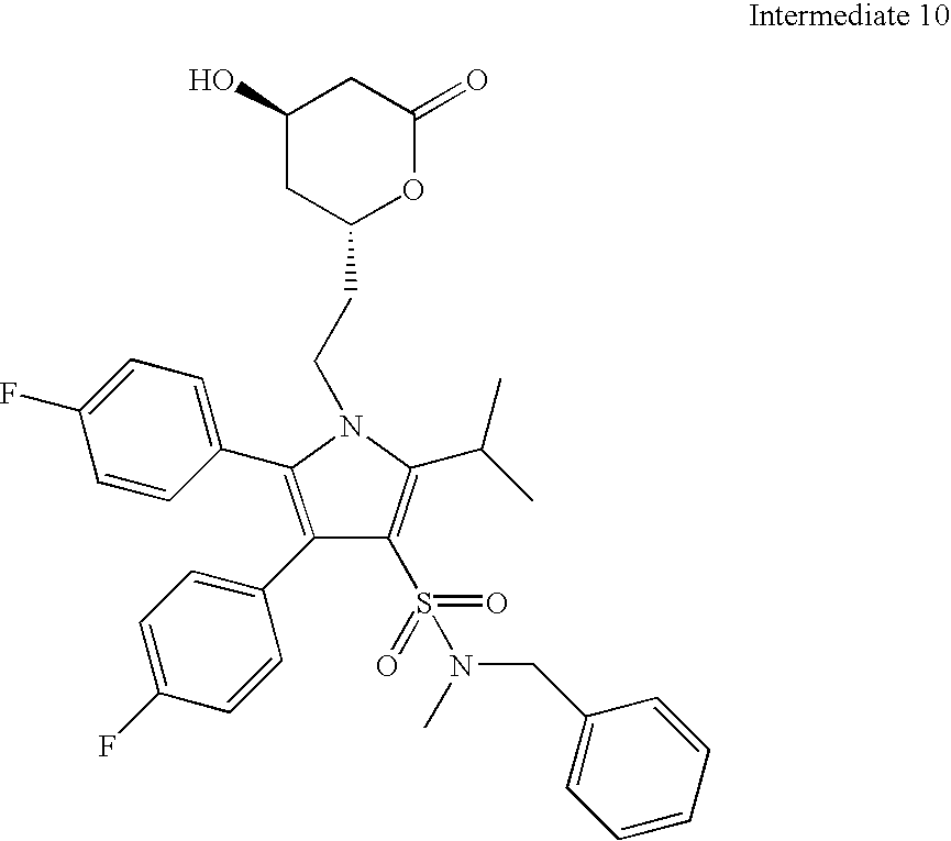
C1(S(N(CC2=CC=CC=C2)C)(=O)=O)=C(C(C)C)N(CCC2OC(=O)CC(O)C2)C(C2=CC=C(F)C=C2)=C1C1=CC=C(F)C=C1
